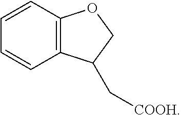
C1=CC2=C(C=C1)OCC2C[COOH]
